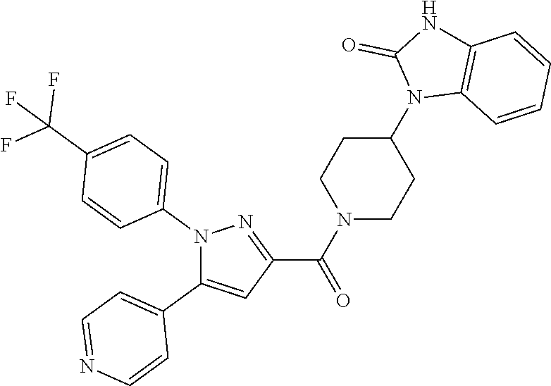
N1(C2=CC=C(C(F)(F)F)C=C2)C(C2=CC=NC=C2)=CC(C(N2CCC(N3C4=C(NC3=O)C=CC=C4)CC2)=O)=N1
